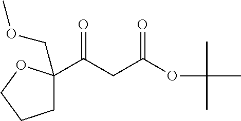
C(CC(OC(C)(C)C)=O)(=O)C1(COC)CCCO1
